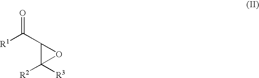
[R1]C(C1C([R2])([R3])O1)=O
